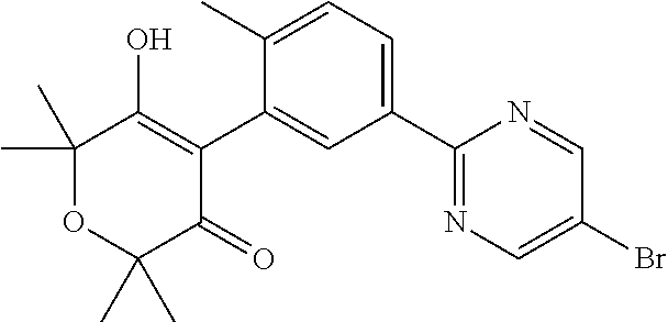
C1(C2=CC=C(C)C(C3=C(O)C(C)(C)OC(C)(C)C3=O)=C2)=NC=C(Br)C=N1
